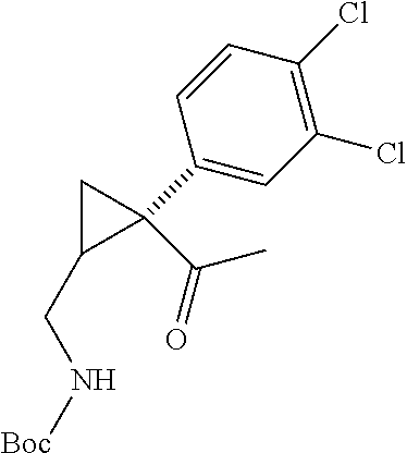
C1=CC(C2(C(=O)C)CC2CN[Boc])=CC(Cl)=C1Cl
